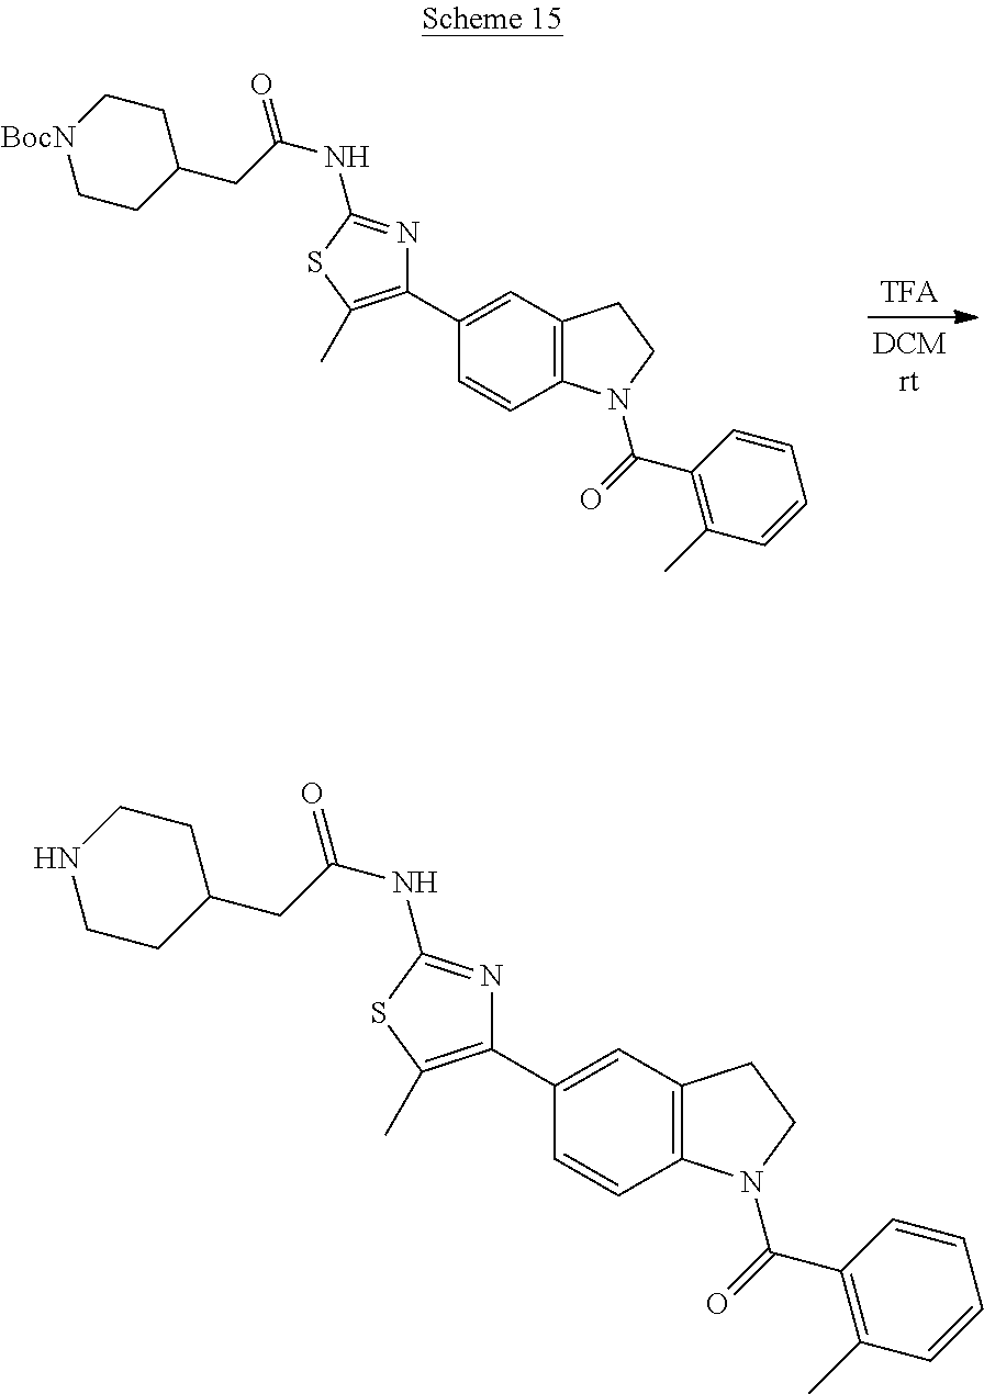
[TFA].C1(C2=C(C)SC(NC(=O)CC3CC[BocN]CC3)=N2)=CC2=C(C=C1)N(C(=O)C1=C(C)C=CC=C1)CC2.C1(C2=C(C)SC(NC(=O)CC3CCNCC3)=N2)=CC2=C(C=C1)N(C(=O)C1=C(C)C=CC=C1)CC2
